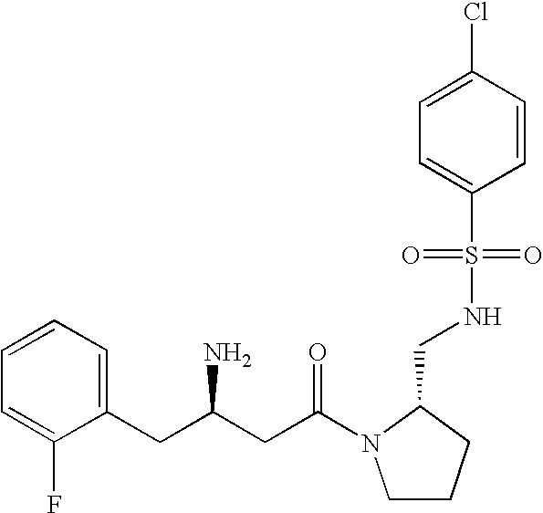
C1=CC=C(CC(CC(=O)N2CCCC2CNS(C2=CC=C(Cl)C=C2)(=O)=O)N)C(F)=C1
